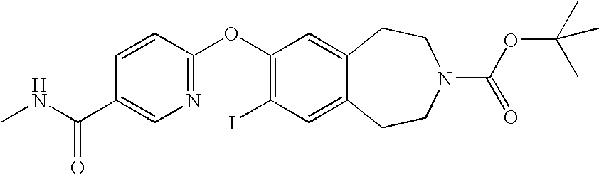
C1(C(NC)=O)=CN=C(OC2=C(I)C=C3C(=C2)CCN(C(=O)OC(C)(C)C)CC3)C=C1
